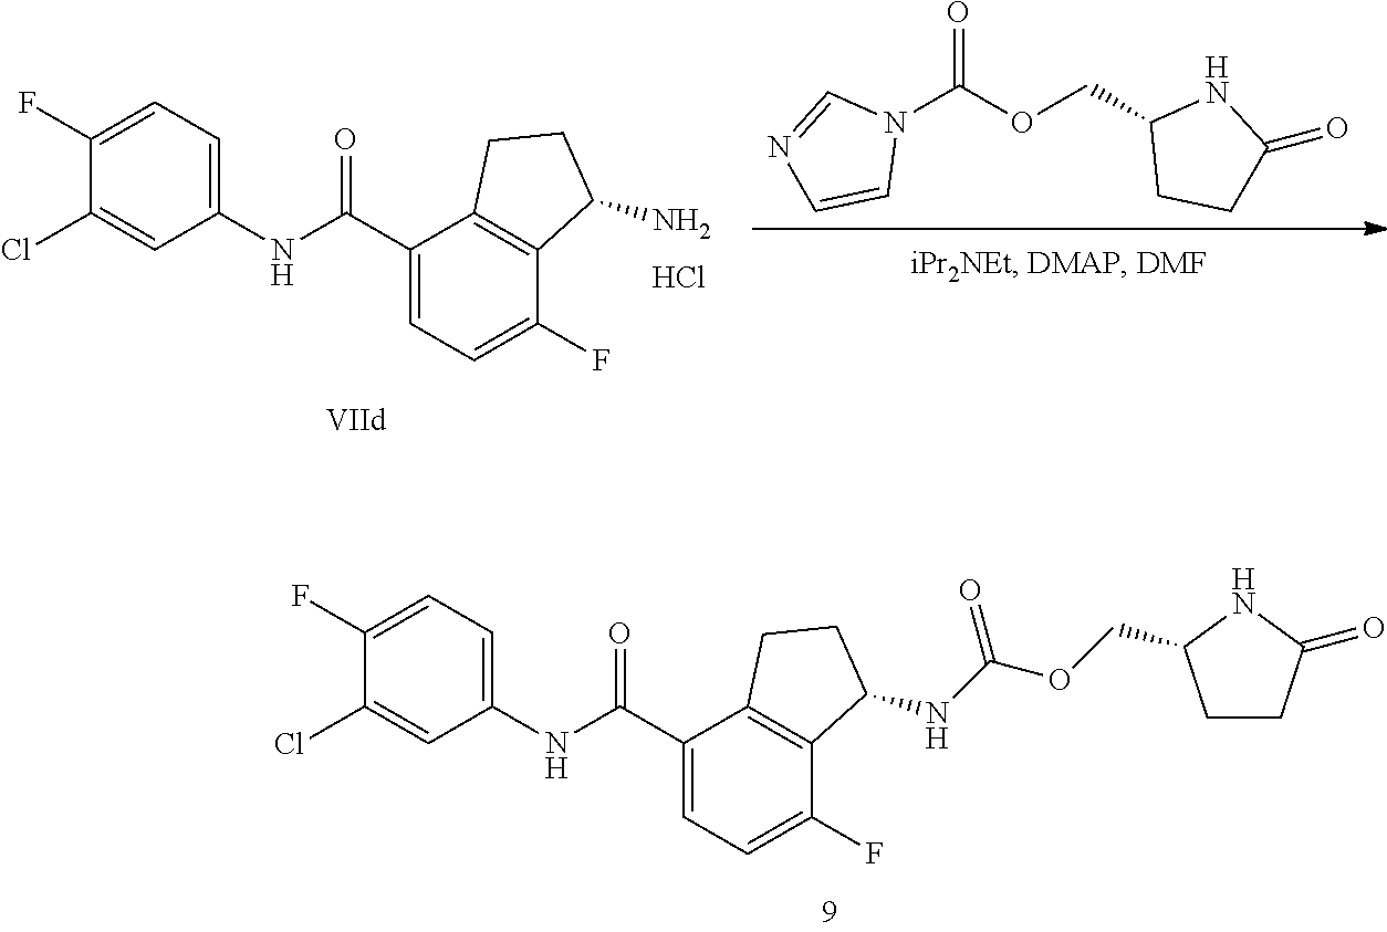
C1(Cl)=CC(NC(C2=CC=C(F)C3=C2CCC3NC(OCC2CCC(=O)N2)=O)=O)=CC=C1F.N1(C(OCC2NC(=O)CC2)=O)C=NC=C1.C1(Cl)=CC(NC(C2=CC=C(F)C3=C2CCC3N)=O)=CC=C1F.Cl
